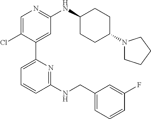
C1=C(Cl)C(C2=CC=CC(NCC3=CC=CC(F)=C3)=N2)=CC(NC2CCC(N3CCCC3)CC2)=N1
